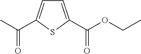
C1=C(C(=O)OCC)SC(C(=O)C)=C1
